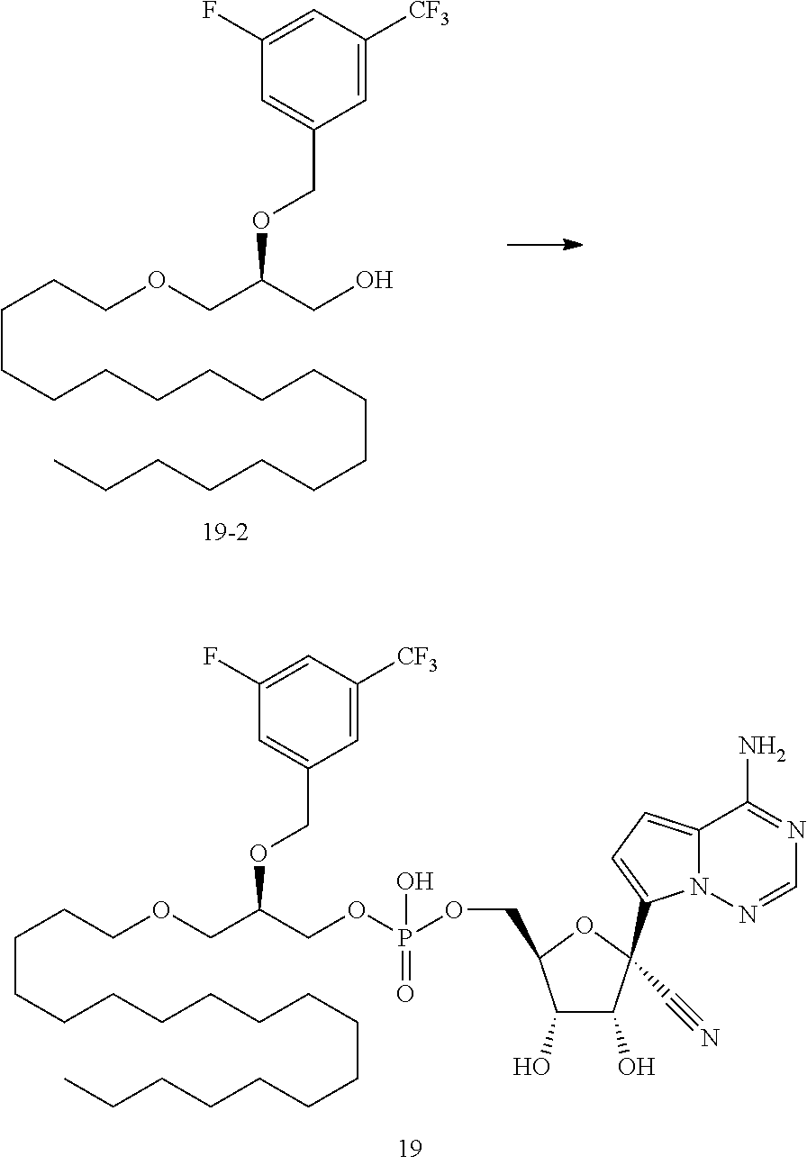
C(CCCCCCCCCCCCC)CCCCOCC(COP(OCC1C(O)C(O)C(C#N)(C2=CC=C3N2N=CN=C3N)O1)(=O)O)OCC1=CC(F)=CC([CF3])=C1.C(CCCCCCCCCCCCC)CCCCOCC(CO)OCC1=CC(F)=CC([CF3])=C1
